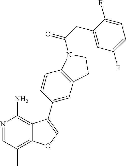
N1=CC(C)=C2C(=C1N)C(C1=CC3=C(C=C1)N(C(CC1=CC(F)=CC=C1F)=O)CC3)=CO2
